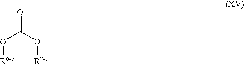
O(C(O[R7-c])=O)[R6-c]
